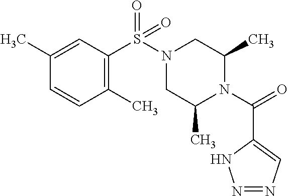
C1(C)=CC(S(N2CC(C)N(C(=O)C3=CN=NN3)C(C)C2)(=O)=O)=C(C)C=C1
